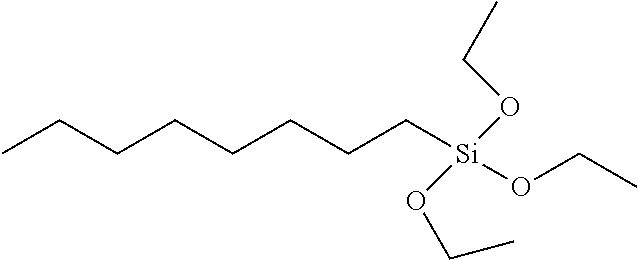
C([Si](OCC)(OCC)OCC)CCCCCCC
